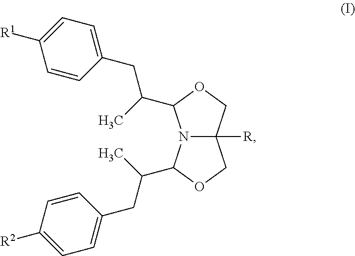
C1OC(C(CC2=CC=C([R1])C=C2)C)N2C1([R])COC2C(CC1=CC=C([R2])C=C1)C
